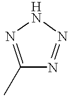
C1(C)=NNN=N1
